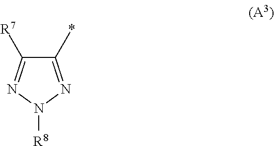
C1(*)=NN([R8])N=C1[R7]
